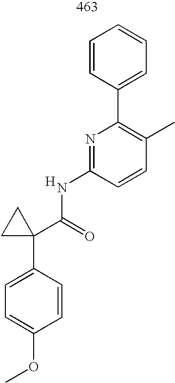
C1=C(C2(C(=O)NC3=NC(C4=CC=CC=C4)=C(C)C=C3)CC2)C=CC(OC)=C1.[H]
